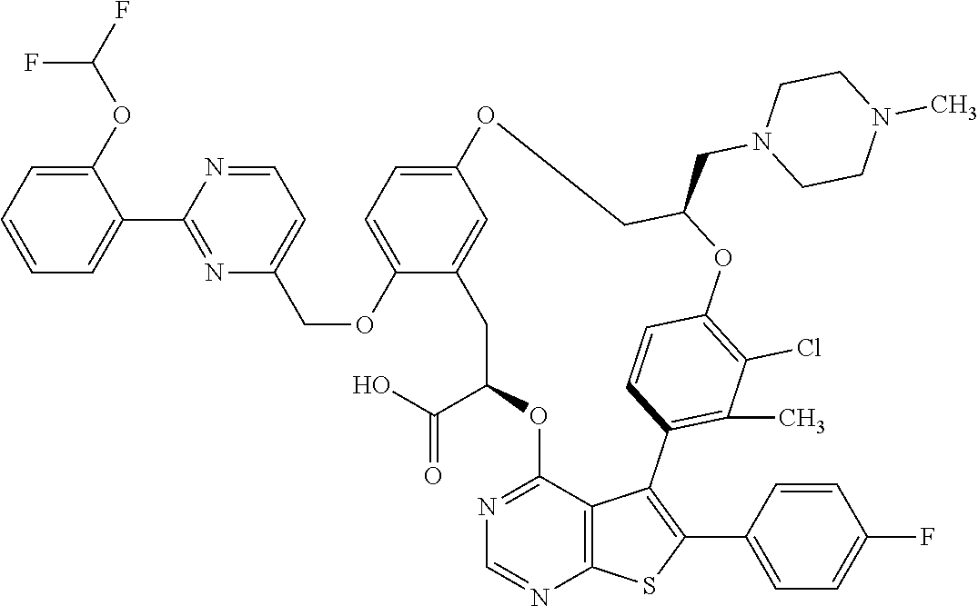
C1C(C(O)=O)OC2=NC=NC3=C2C(=C(C2=CC=C(F)C=C2)S3)C2=C(C)C(Cl)=C(C=C2)OC(CN2CCN(C)CC2)COC2=CC=C(OCC3=CC=NC(C4=CC=CC=C4OC(F)F)=N3)C1=C2
